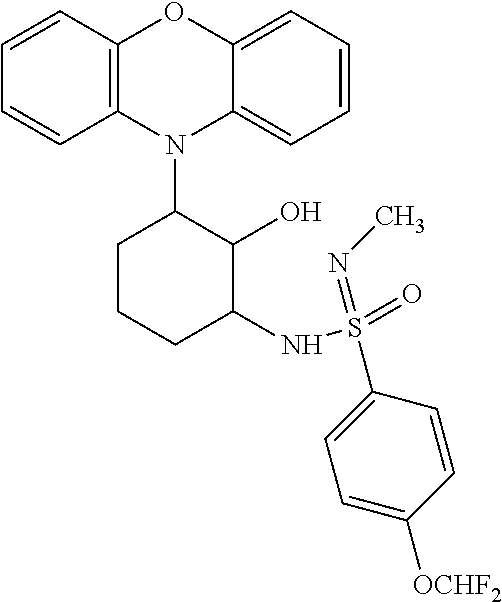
N1(C2CCCC(NS(=O)(=NC)C3=CC=C([OCHF2])C=C3)C2O)C2=C(C=CC=C2)OC2=CC=CC=C12
